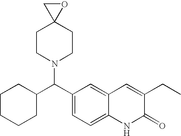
C1(C(C2CCCCC2)N2CCC3(CC2)OC3)=CC=C2C(=C1)C=C(CC)C(=O)N2
